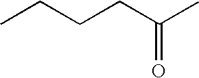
C(C)CCC(C)=O
